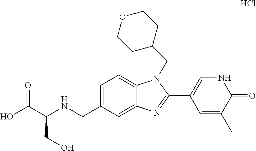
C1=C(CNC(C(O)=O)CO)C=C2C(=C1)N(CC1CCOCC1)C(C1=CNC(=O)C(C)=C1)=N2.Cl
